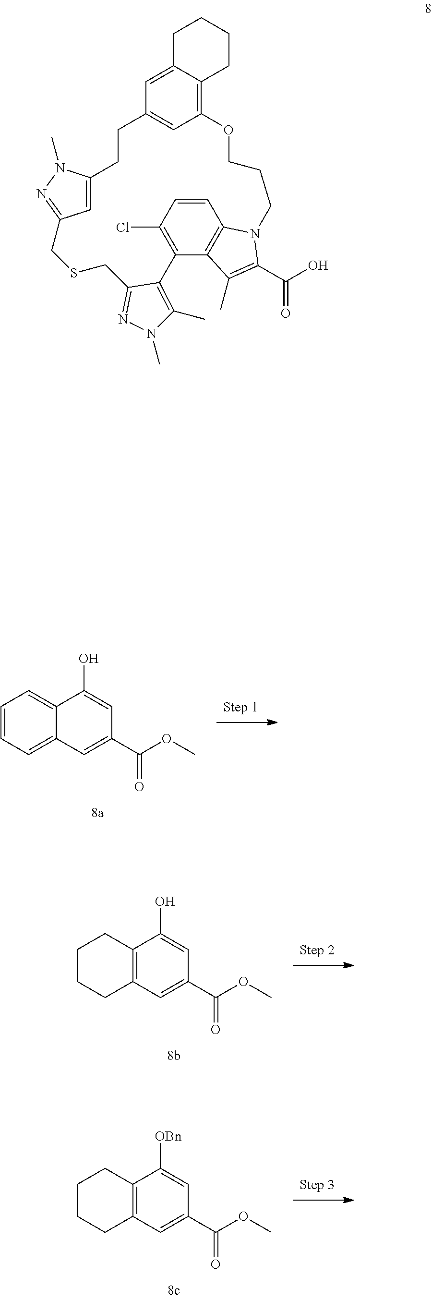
C12=C(Cl)C=CC3=C1C(C)=C(C(=O)O)N3CCCOC1=C3C(=CC(=C1)CCC1=CC(=NN1C)CSCC1=NN(C)C(C)=C21)CCCC3.C12=C(C([OBn])=CC(C(OC)=O)=C1)CCCC2.C12=C(C(O)=CC(C(OC)=O)=C1)CCCC2.C12=CC=CC=C1C(O)=CC(C(OC)=O)=C2
